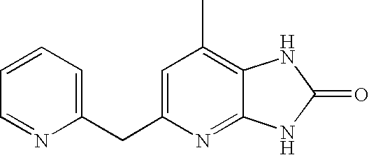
C1=C(CC2=CC=CC=N2)N=C2C(=C1C)NC(=O)N2
